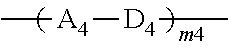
C[A4][D4]C
